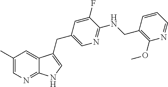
C1(C)=CN=C2C(=C1)C(CC1=CN=C(NCC3=C(OC)N=CC=C3)C(F)=C1)=CN2
